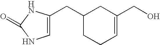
C1=C(CC2CCC=C(CO)C2)NC(=O)N1
